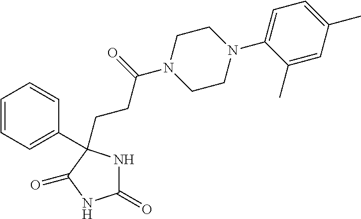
C1(=O)NC(CCC(N2CCN(C3=CC=C(C)C=C3C)CC2)=O)(C2=CC=CC=C2)C(=O)N1
